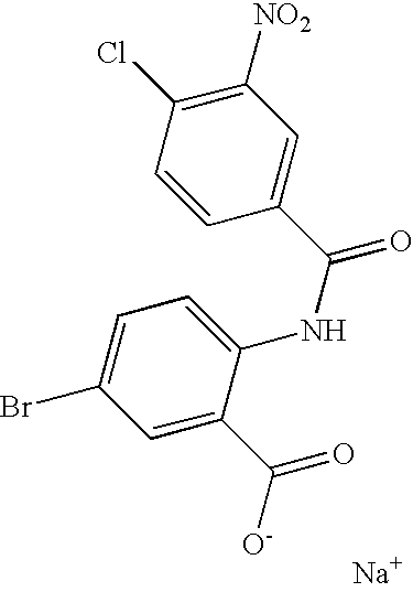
C1=CC(Cl)=C([NO2])C=C1C(NC1=CC=C(Br)C=C1C([O-])=O)=O.[Na]
